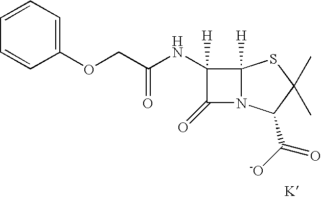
C1(OCC(NC2([H])C(=O)N3C2([H])SC(C)(C)C3C(=O)[-O])=O)=CC=CC=C1
